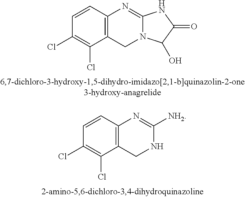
C12=C(C=CC(Cl)=C1Cl)N=C1N(C2)C(O)C(=O)N1.C12=C(C=CC(Cl)=C1Cl)N=C([NH2])NC2
